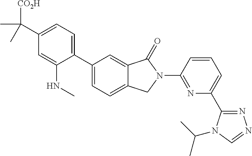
C1(C2=CC=C3C(=C2)C(=O)N(C2=NC(C4=NN=CN4C(C)C)=CC=C2)C3)=CC=C(C([CO2H])(C)C)C=C1NC
